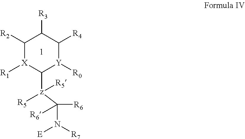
C1([R2])[X]([R1])C([z]([R5])([R5])C(N([E])[R7])([R6])[R6])[Y]([R0])C([R4])C1[R3]
